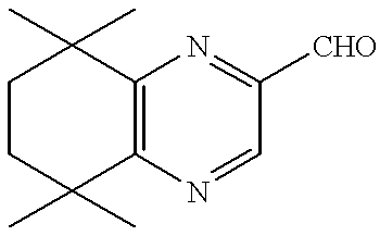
C12=C(N=CC([CHO])=N1)C(C)(C)CCC2(C)C
